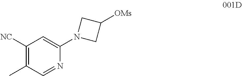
C1([OMs])CN(C2=CC([NC])=C(C)C=N2)C1
